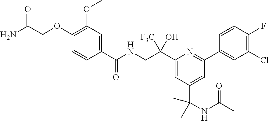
C1(C(CNC(C2=CC(OC)=C(OCC(N)=O)C=C2)=O)([F3C])O)=CC(C(NC(C)=O)(C)C)=CC(C2=CC(Cl)=C(F)C=C2)=N1
